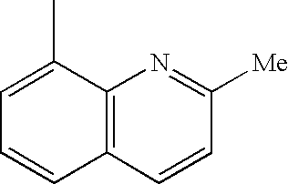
C1=C(C)C2=C(C=C1)C=CC([Me])=N2
